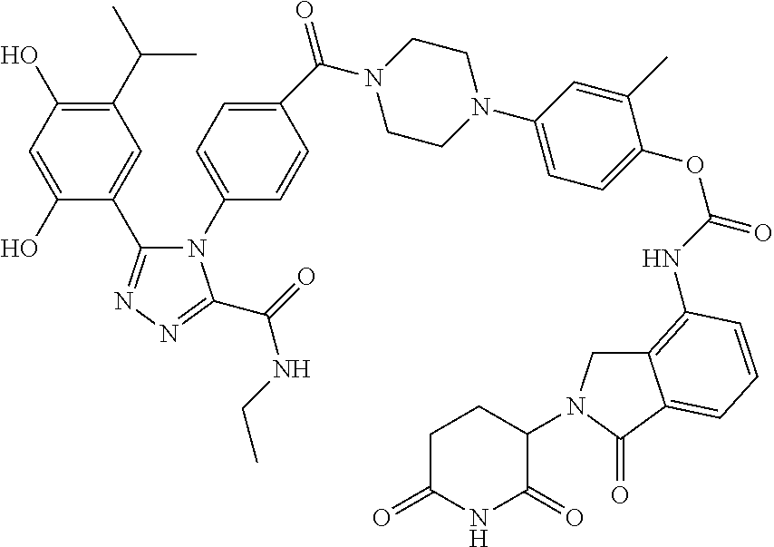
N1=C(C(=O)NCC)N(C2=CC=C(C(N3CCN(C4=CC=C(OC(NC5=C6C(=CC=C5)C(=O)N(C5CCC(=O)NC5=O)C6)=O)C(C)=C4)CC3)=O)C=C2)C(C2=CC(C(C)C)=C(O)C=C2O)=N1
